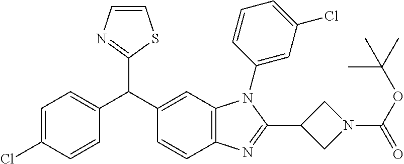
C1=C(Cl)C=CC(C(C2=CC3=C(C=C2)N=C(C2CN(C(OC(C)(C)C)=O)C2)N3C2=CC(Cl)=CC=C2)C2=NC=CS2)=C1
